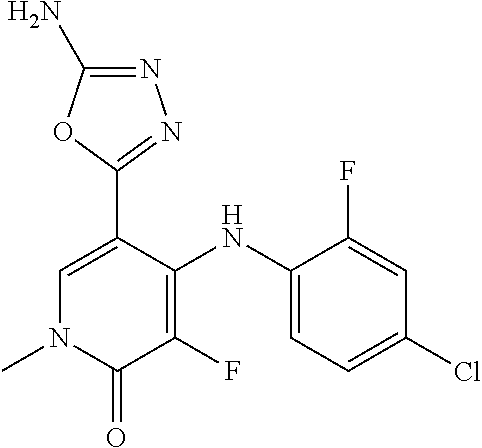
C1(NC2=CC=C(Cl)C=C2F)=C(F)C(=O)N(C)C=C1C1=NN=C(N)O1
